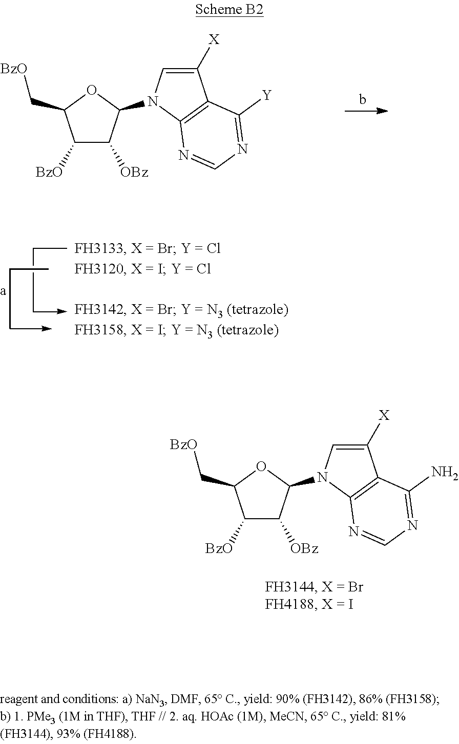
C1([BzO])C([OBz])C(N2C=C([X])C3=C2N=CN=C3[Y])OC1C[BzO].CCC->C.CCC->C.C1([BzO])C([OBz])C(N2C=C([X])C3=C2N=CN=C3N)OC1C[BzO]
